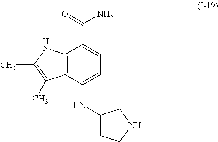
C12=C(C(NC3CCNC3)=CC=C1C(=O)N)C(C)=C(C)N2
